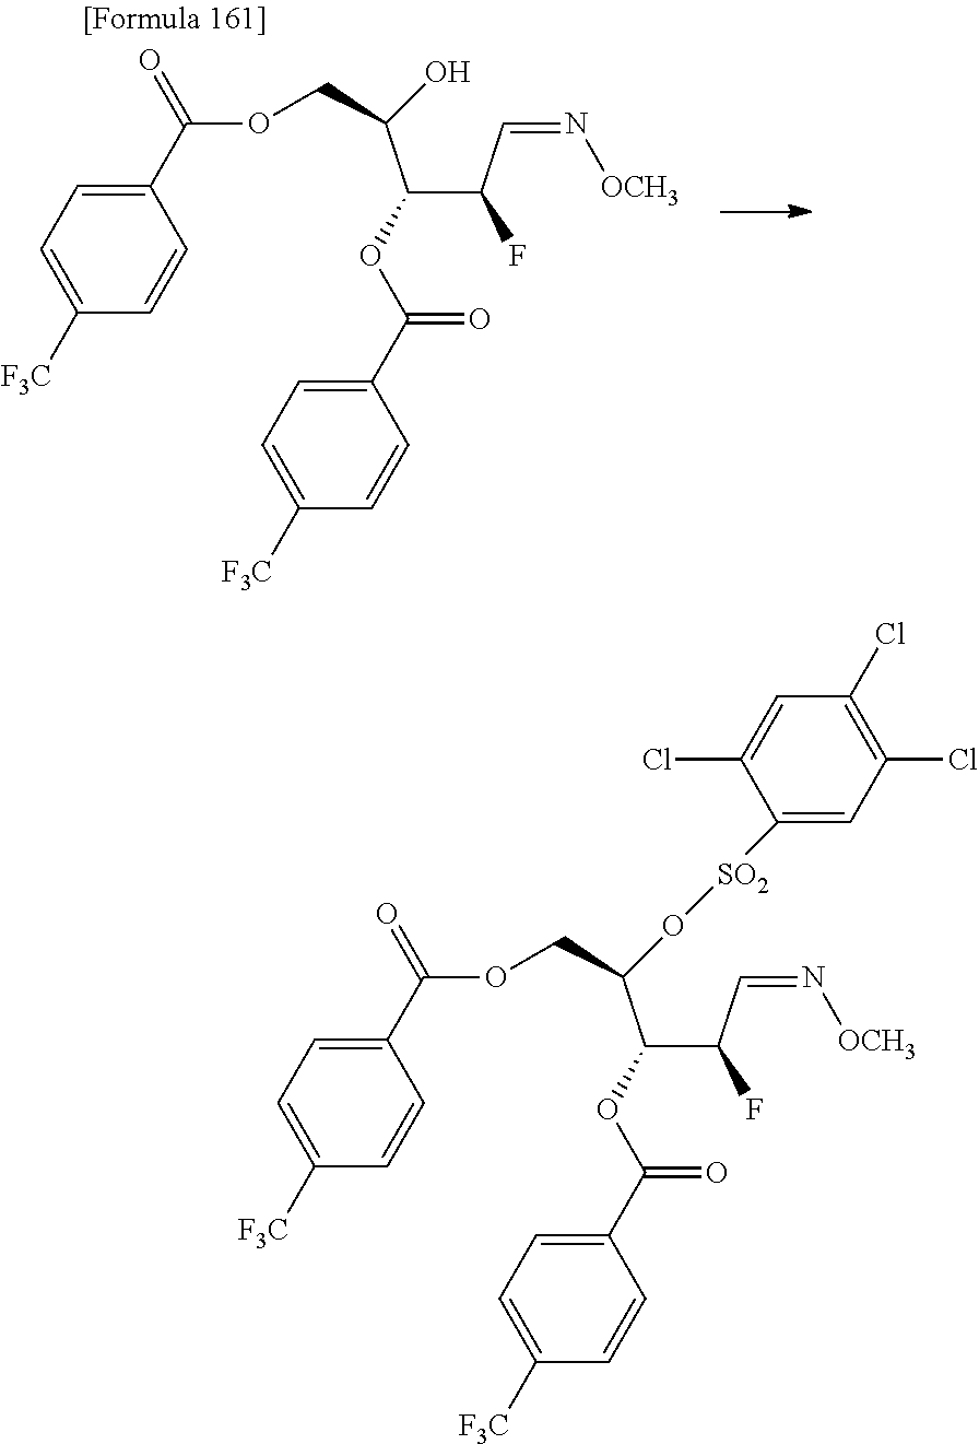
C(C(C=N[OCH3])F)(C(COC(C1=CC=C([F3C])C=C1)=O)O)OC(C1=CC=C([F3C])C=C1)=O.C(C(C=N[OCH3])F)(C(COC(C1=CC=C([F3C])C=C1)=O)O[SO2]C1=CC(Cl)=C(Cl)C=C1Cl)OC(C1=CC=C([F3C])C=C1)=O
